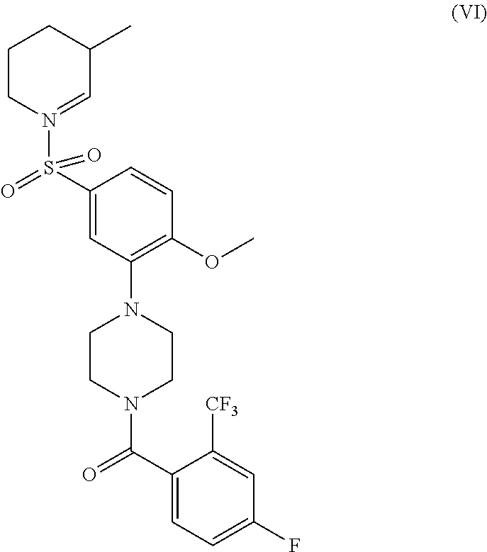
C1CN(S(C2=CC(N3CCN(C(C4=CC=C(F)C=C4[CF3])=O)CC3)=C(OC)C=C2)(=O)=O)=CC(C)C1
